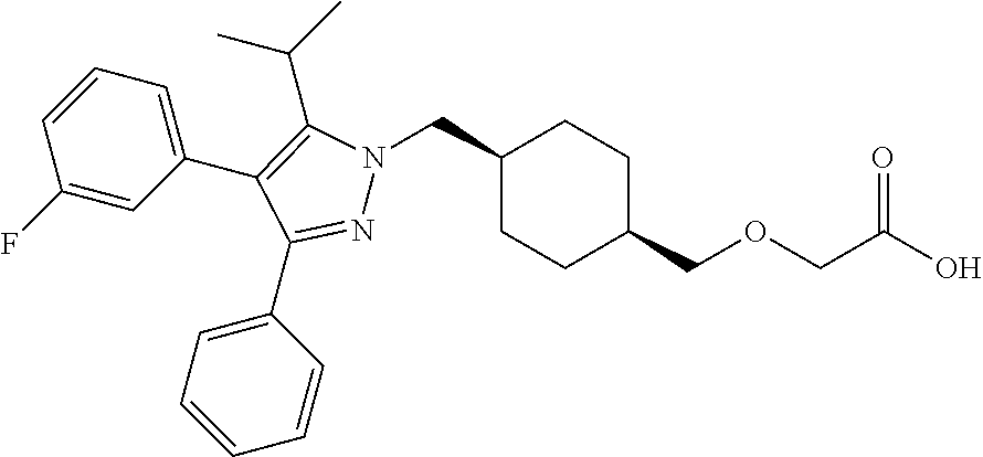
C1(CN2N=C(C3=CC=CC=C3)C(C3=CC=CC(F)=C3)=C2C(C)C)CCC(COCC(O)=O)CC1
